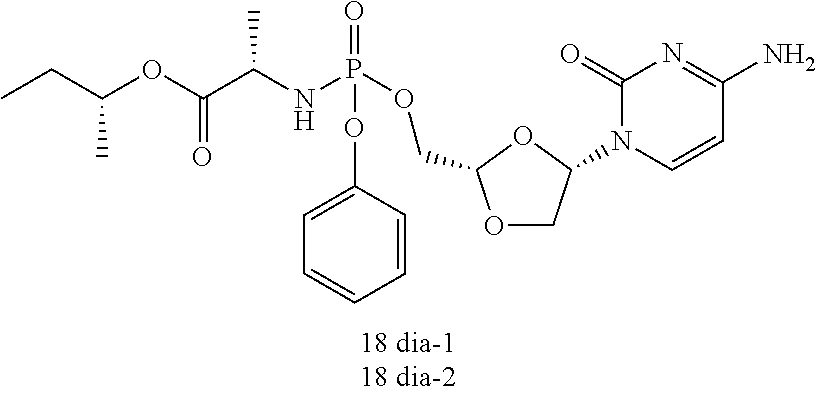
O1CC(N2C=CC(N)=NC2=O)OC1COP(NC(C(OC(C)CC)=O)C)(=O)OC1=CC=CC=C1
